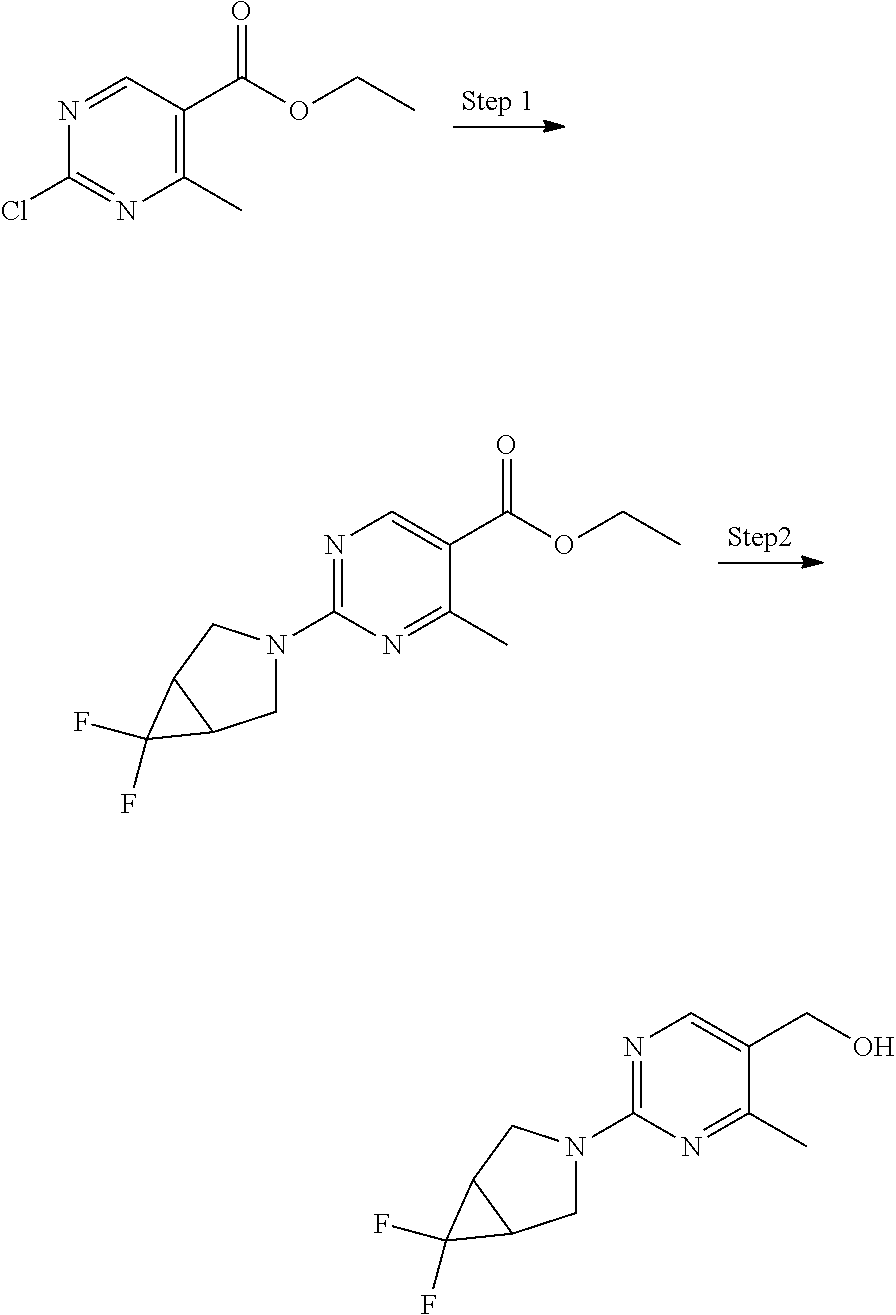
N1=CC(C(OCC)=O)=C(C)N=C1Cl.N1=C(N2CC3C(C2)C3(F)F)N=C(C)C(C(OCC)=O)=C1.N1=C(N2CC3C(C2)C3(F)F)N=C(C)C(CO)=C1
